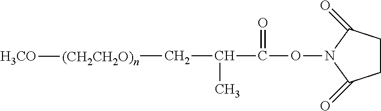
O(N1C(=O)CCC1=O)C(=O)C(C[(CH2CH2O)n][H3CO])C
